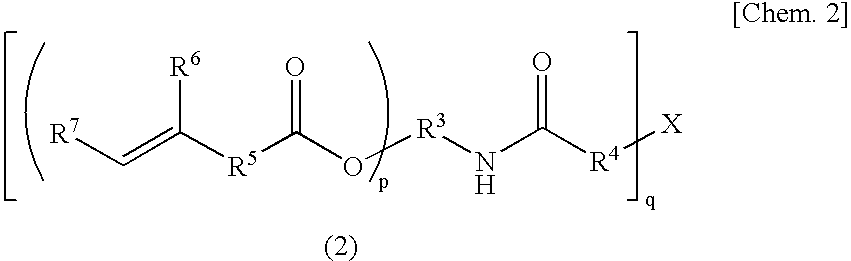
C(=C([R5]C(O[R3]NC([R4][X])=O)=O)[R6])[R7]
